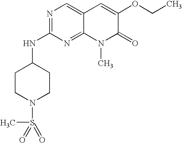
N(C1=NC=C2C(=N1)N(C)C(=O)C(OCC)=C2)C1CCN(S(C)(=O)=O)CC1
